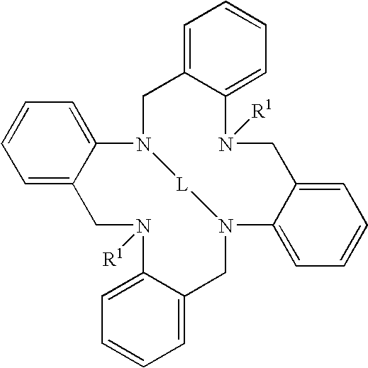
C1=C2C(=CC=C1)N1CC3=CC=CC=C3N([R1])CC3=CC=CC=C3N(CC3=CC=CC=C3N([R1])C2)[L]1
